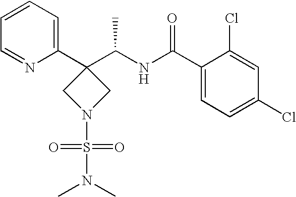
C1(C2(C(NC(C3=CC=C(Cl)C=C3Cl)=O)C)CN(S(=O)(N(C)C)=O)C2)=CC=CC=N1
